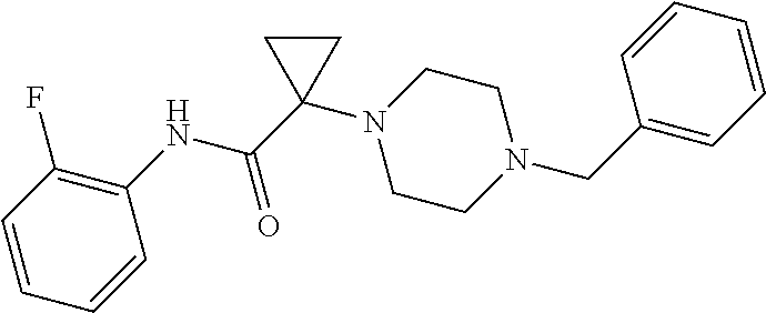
C(=O)(C1(N2CCN(CC3=CC=CC=C3)CC2)CC1)NC1=C(F)C=CC=C1
